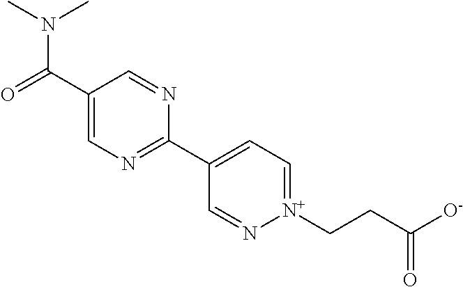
C1(C(N(C)C)=O)=CN=C(C2=CC=[N+](CCC([O-])=O)N=C2)N=C1
